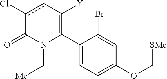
C1(C2=C([Y])cc(Cl)C(=O)N2C[Me])=CC=C(OC[SMe])C=C1Br
